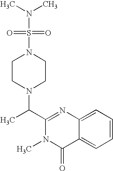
C1CN(C(C2=NC3=CC=CC=C3C(=O)N2C)C)CCN1S(N(C)C)(=O)=O
